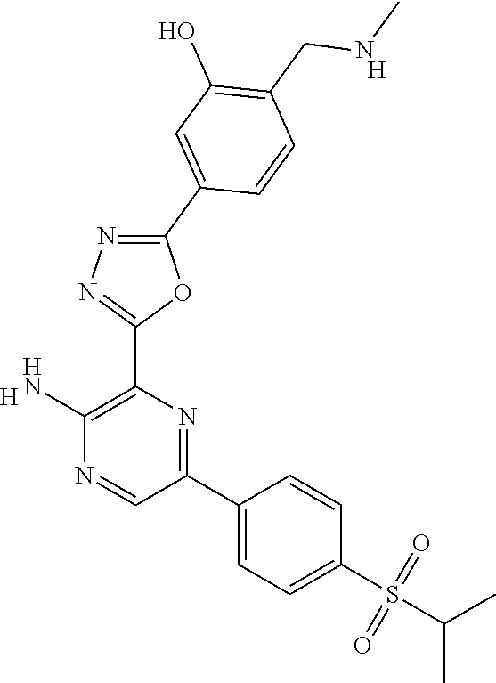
[H].C1(N)=C(C2=NN=C(C3=CC(O)=C(CNC)C=C3)O2)N=C(C2=CC=C(S(C(C)C)(=O)=O)C=C2)C=N1.[H]
